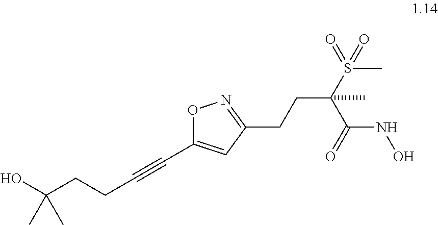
O1C(C#CCCC(O)(C)C)=CC(CCC(S(C)(=O)=O)(C(NO)=O)C)=N1
